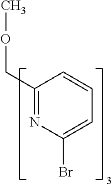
C1(COC)=NC(Br)=CC=C1
